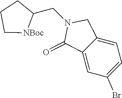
C1=C2C(=CC(Br)=C1)C(=O)N(CC1CCC[NBoc]1)C2
